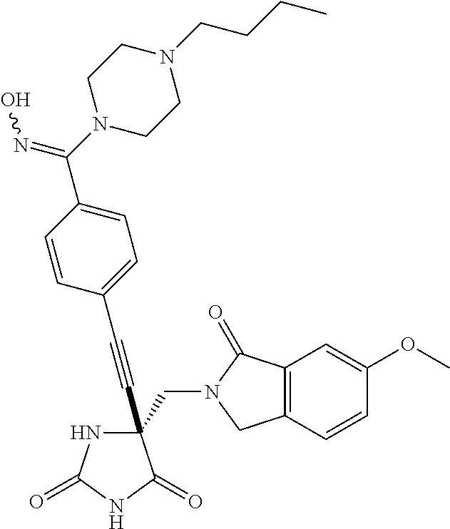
C(#CC1(CN2C(=O)C3=C(C2)C=CC(OC)=C3)NC(=O)NC1=O)C1=CC=C(C(=NO)N2CCN(CCCC)CC2)C=C1
